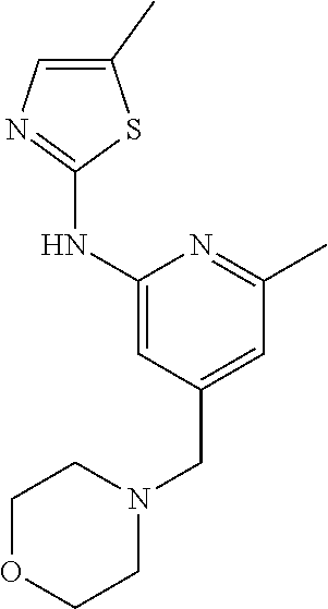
C1(NC2=NC=C(C)S2)=CC(CN2CCOCC2)=CC(C)=N1
